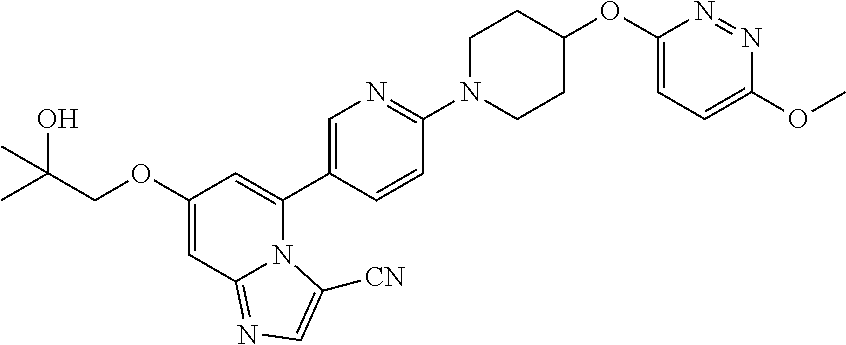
C1(OCC(C)(O)C)=CC2=NC=C([CN])N2C(C2=CN=C(N3CCC(OC4=CC=C(OC)N=N4)CC3)C=C2)=C1
